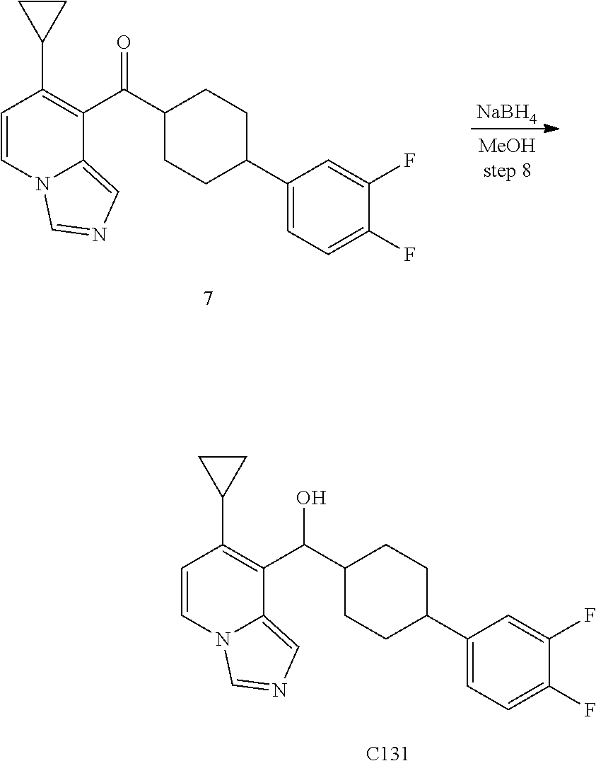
[NaBH4].C1=CN2C(=CN=C2)C(C(=O)C2CCC(C3=CC=C(F)C(F)=C3)CC2)=C1C1CC1.C1=CN2C(=CN=C2)C(C(O)C2CCC(C3=CC=C(F)C(F)=C3)CC2)=C1C1CC1.[C131]
